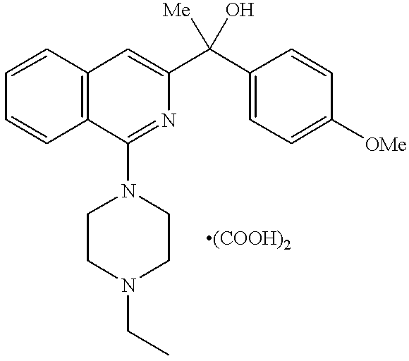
C12=C(C=CC=C1)C(N1CCN(CC)CC1)=NC(C(C1=CC=C([OMe])C=C1)([Me])O)=C2.[(COOH)2]
